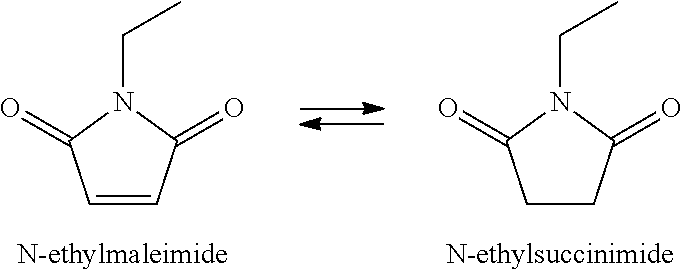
C1=CC(=O)N(CC)C1=O.C1CC(=O)N(CC)C1=O
